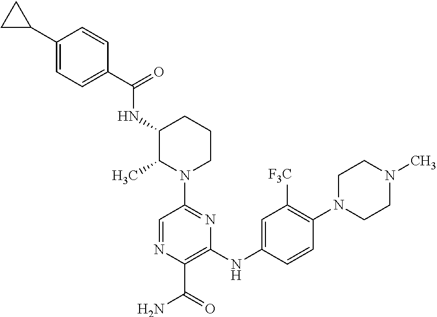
C1=C(C2CC2)C=CC(C(=O)NC2C(C)N(C3=NC(NC4=CC([F3C])=C(N5CCN(C)CC5)C=C4)=C(C(=O)N)N=C3)CCC2)=C1
